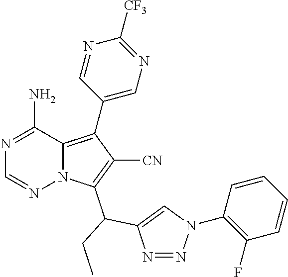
N1=C(N)C2=C(C3=CN=C([CF3])N=C3)C([CN])=C(C(C3=CN(C4=C(F)C=CC=C4)N=N3)CC)N2N=C1
